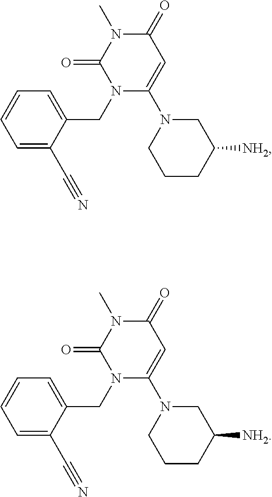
C1=C(C#N)C(CN2C(N3CCCC([NH2])C3)=CC(=O)N(C)C2=O)=CC=C1.C1=C(C#N)C(CN2C(N3CCCC([NH2])C3)=CC(=O)N(C)C2=O)=CC=C1
